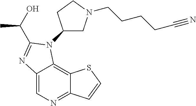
C12=CN=C3C(=C1N(C1CN(CCCCC#N)CC1)C(C(O)C)=N2)SC=C3
